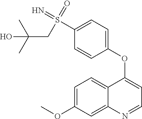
C1=C(OC)C=C2C(=C1)C(OC1=CC=C(S(=N)(CC(C)(C)O)=O)C=C1)=CC=N2
